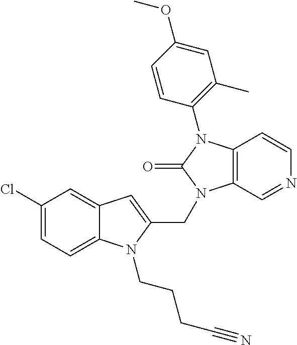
C12=CC(Cl)=CC=C1N(CCCC#N)C(CN1C3=C(C=CN=C3)N(C3=C(C)C=C(OC)C=C3)C1=O)=C2
